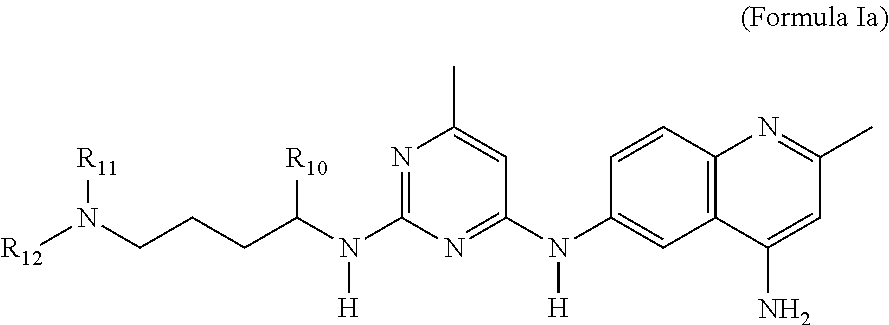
N1=C(N(C(CCCN([R12])[R11])[R10])[H])N=C(N(C2=CC3=C(C=C2)N=C(C)C=C3N)[H])C=C1C
